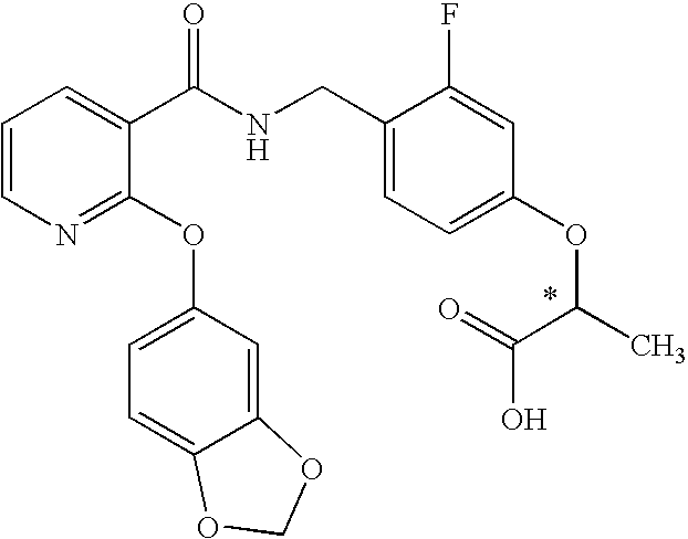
C1=CN=C(OC2=CC=C3C(=C2)OCO3)C(C(NCC2=CC=C(OC(C(O)=O)C)C=C2F)=O)=C1
